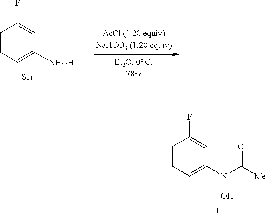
C1=CC=C([NHOH])C=C1F.C1=CC=C(N(C([Me])=O)O)C=C1F
